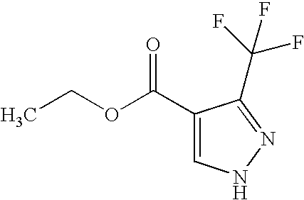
CCOC(C1=CNN=C1C(F)(F)F)=O
